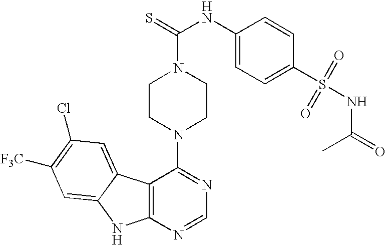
C12=C(N=CN=C1N1CCN(C(=S)NC3=CC=C(S(=O)(=O)NC(=O)C)C=C3)CC1)NC1=CC([F3C])=C(Cl)C=C21
